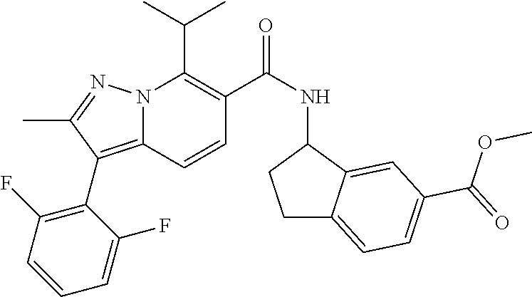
CC(C)C1=C(C(NC2CCC3=CC=C(C(=O)OC)C=C23)=O)C=CC2=C(C3=C(F)C=CC=C3F)C(C)=NN12
